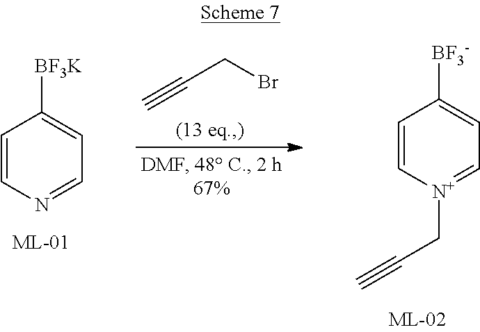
C1=CN=CC=C1[BF3K].C#CCBr.C1=C[N+](CC#C)=CC=C1[BF3-]
